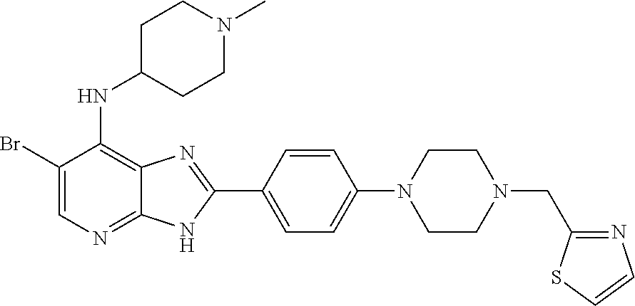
C1(Br)=CN=C2C(=C1NC1CCN(C)CC1)N=C(C1=CC=C(N3CCN(CC4=NC=CS4)CC3)C=C1)N2
